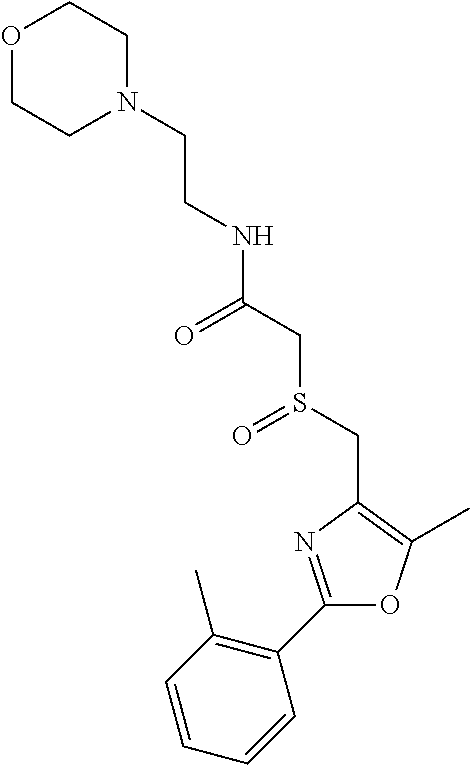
C(CN1CCOCC1)NC(CS(CC1=C(C)OC(C2=C(C)C=CC=C2)=N1)=O)=O
